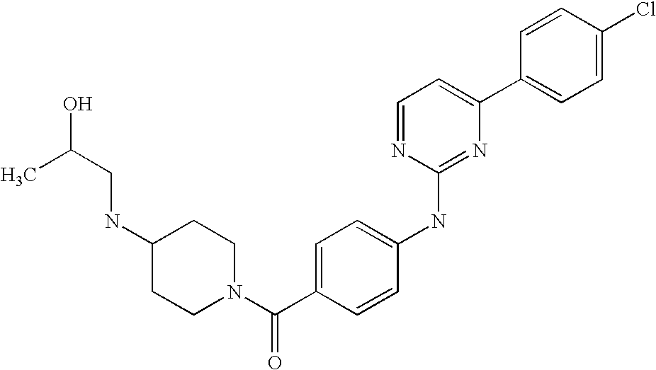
C1=CC(C2=CC=NC(NC3=CC=C(C(N4CCC(NCC(O)C)CC4)=O)C=C3)=N2)=CC=C1Cl
